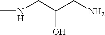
N(CC(CN)O)C
